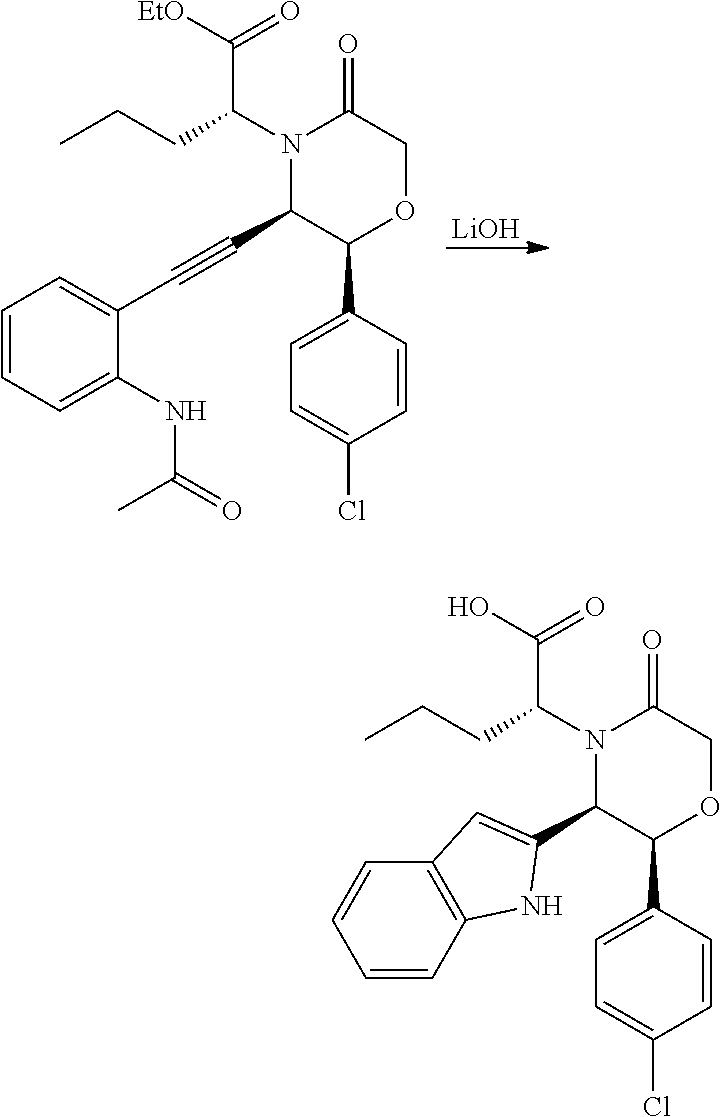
[LiOH].N1(C(CCC)C(=O)[EtO])C(C#CC2=CC=CC=C2NC(=O)C)C(C2=CC=C(Cl)C=C2)OCC1=O.N1(C(CCC)C(=O)O)C(C2=CC3=C(C=CC=C3)N2)C(C2=CC=C(Cl)C=C2)OCC1=O
